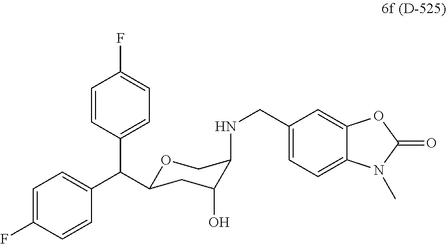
O1C(C(C2=CC=C(F)C=C2)C2=CC=C(F)C=C2)CC(O)C(NCC2=CC=C3C(=C2)OC(=O)N3C)C1
